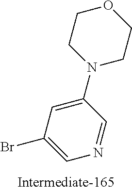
C1(N2CCOCC2)=CC(Br)=CN=C1
